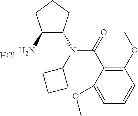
C1(N)C(N(C2CCC2)C(C2=C(OC)C=CC=C2OC)=O)CCC1.Cl
